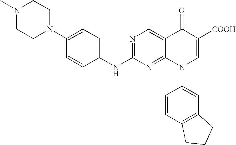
C1=CC(NC2=NC=C3C(=N2)N(C2=CC4=C(C=C2)CCC4)C=C([COOH])C3=O)=CC=C1N1CCN(C)CC1
